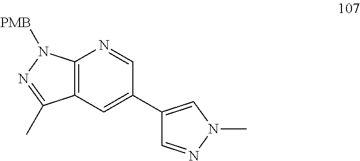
C12=C(C=C(C3=CN(C)N=C3)C=N1)C(C)=NN2[PMB]
